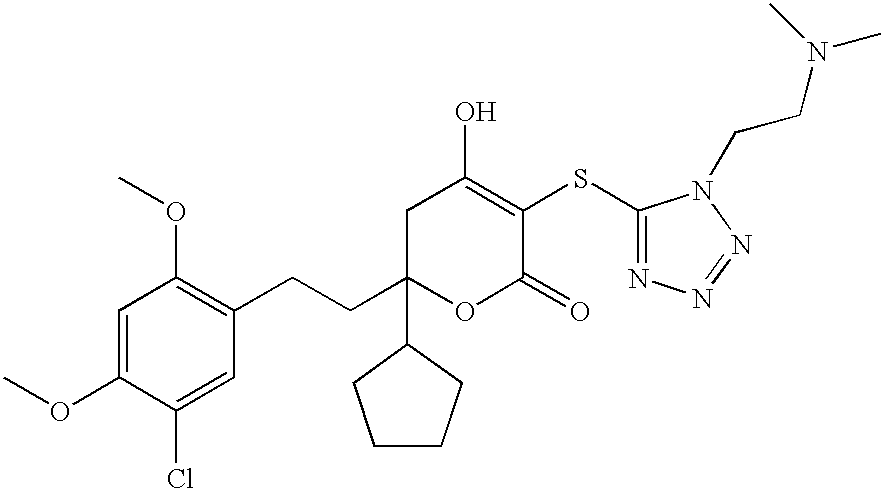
C1C(CCC2=C(OC)C=C(OC)C(Cl)=C2)(C2CCCC2)OC(=O)C(SC2=NN=NN2CCN(C)C)=C1O
